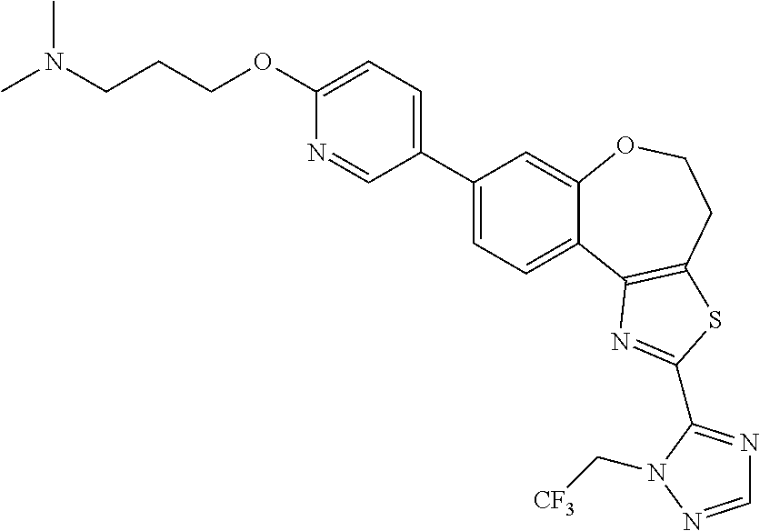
C1(C2=CC=C(OCCCN(C)C)N=C2)=CC=C2C(=C1)OCCC1=C2N=C(C2=NC=NN2C[CF3])S1
